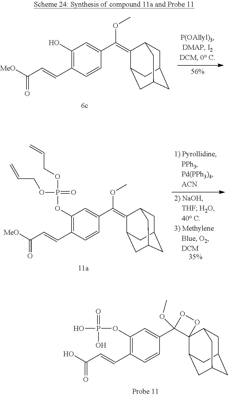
OC1=C(C=CC([MeO])=O)C=CC(C(=C2C3CC4CC(CC2C4)C3)OC)=C1.O(C1=C(C=CC([MeO])=O)C=CC(C(=C2C3CC4CC(CC2C4)C3)OC)=C1)P(OCC=C)(=O)OCC=C.O(C1=C(C=CC(O)=O)C=CC(C2(OC)C3(C4CC5CC(CC3C5)C4)OO2)=C1)P(O)(=O)O
